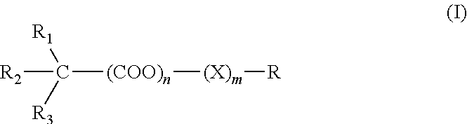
[(COO)n](C([R3])([R1])[R2])[(X)m][R]
